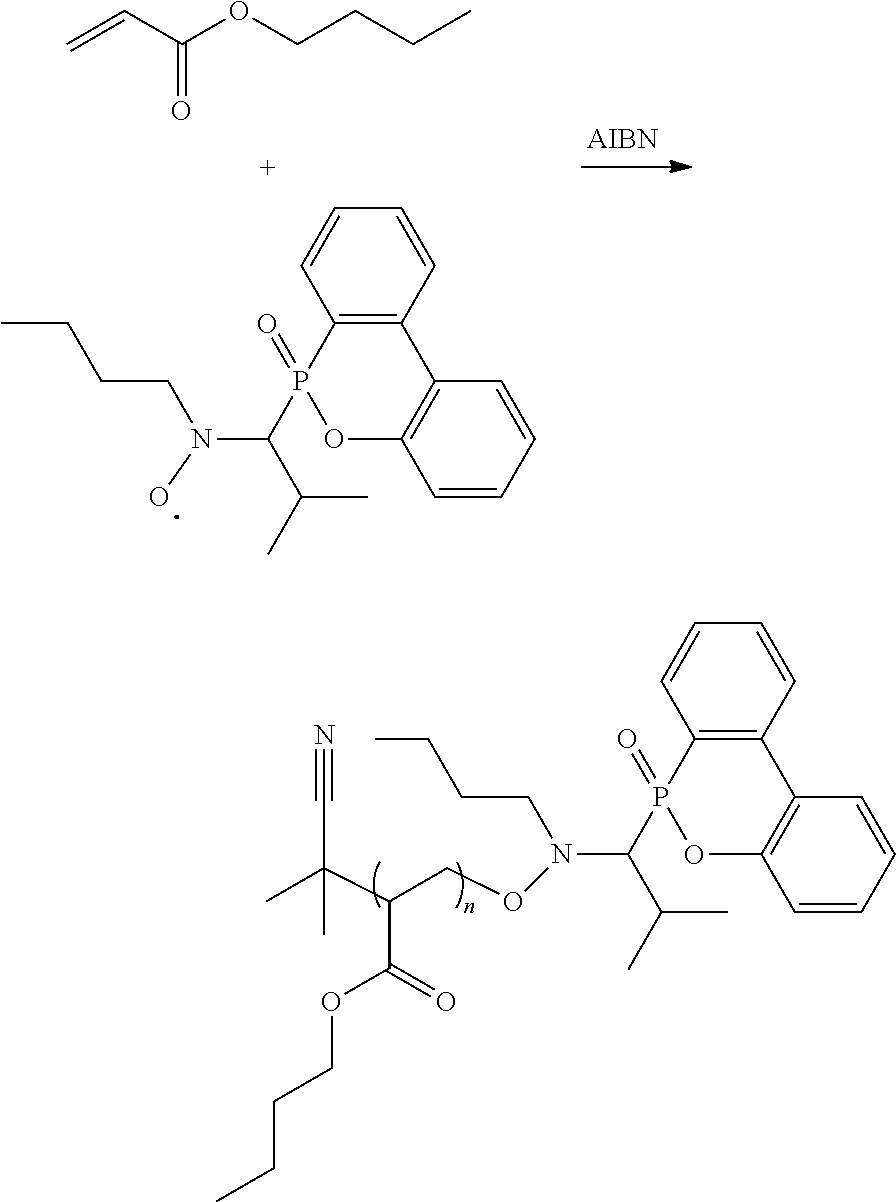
C12=C(C=CC=C1)C1=C(OP2(=O)C(C(C)C)N(CCCC)OCC(C(C)(C#N)C)C(=O)OCCCC)C=CC=C1.O(CCCC)C(C=C)=O.C12=C(C=CC=C1)C1=C(OP2(=O)C(C(C)C)N(CCCC)O)C=CC=C1
